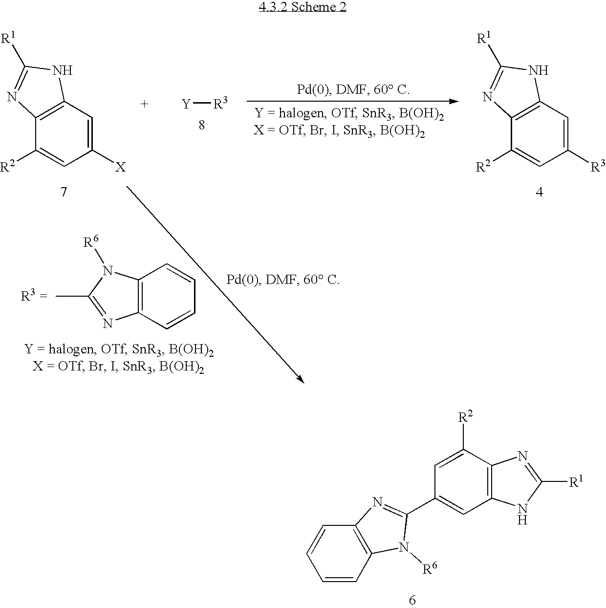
C12=C(N=C(C3=CC4=C(C([R2])=C3)N=C([R1])N4)N1[R6])C=CC=C2.C1=C([X])C=C([R2])C2=C1NC([R1])=N2.[Y][R3].C1=C([R3])C=C([R2])C2=C1NC([R1])=N2.C12=C(C=CC=C1)N=C(C)N2[R6]
